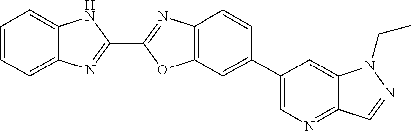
C12=C(C=C(C3=CN=C4C(=C3)N(CC)N=C4)C=C1)OC(C1=NC3=CC=CC=C3N1)=N2
